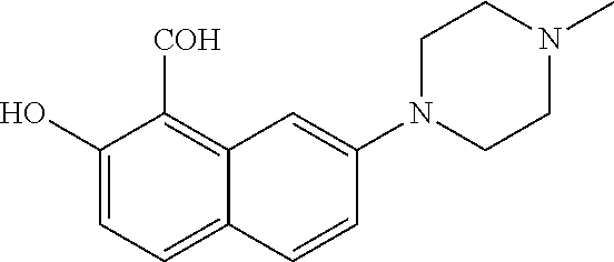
C1(O)=CC=C2C(=C1[COH])C=C(N1CCN(C)CC1)C=C2
